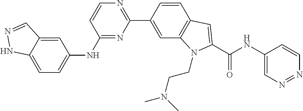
C1(NC2=CC=C3C(=C2)C=NN3)=NC(C2=CC3=C(C=C2)C=C(C(NC2=CN=NC=C2)=O)N3CCN(C)C)=NC=C1
